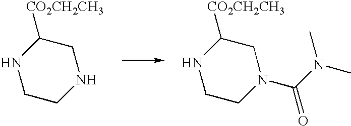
N1CCNCC1[CO2CH2CH3].N1CCN(C(N(C)C)=O)CC1[CO2CH2CH3]
